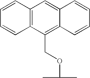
CC(C)OCC1=C2C(=CC3=C1C=CC=C3)C=CC=C2
